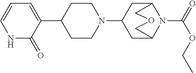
C1(C2CCN(C3CC4N(C(=O)OCC)C(C3)COC4)CC2)=CC=CNC1=O
